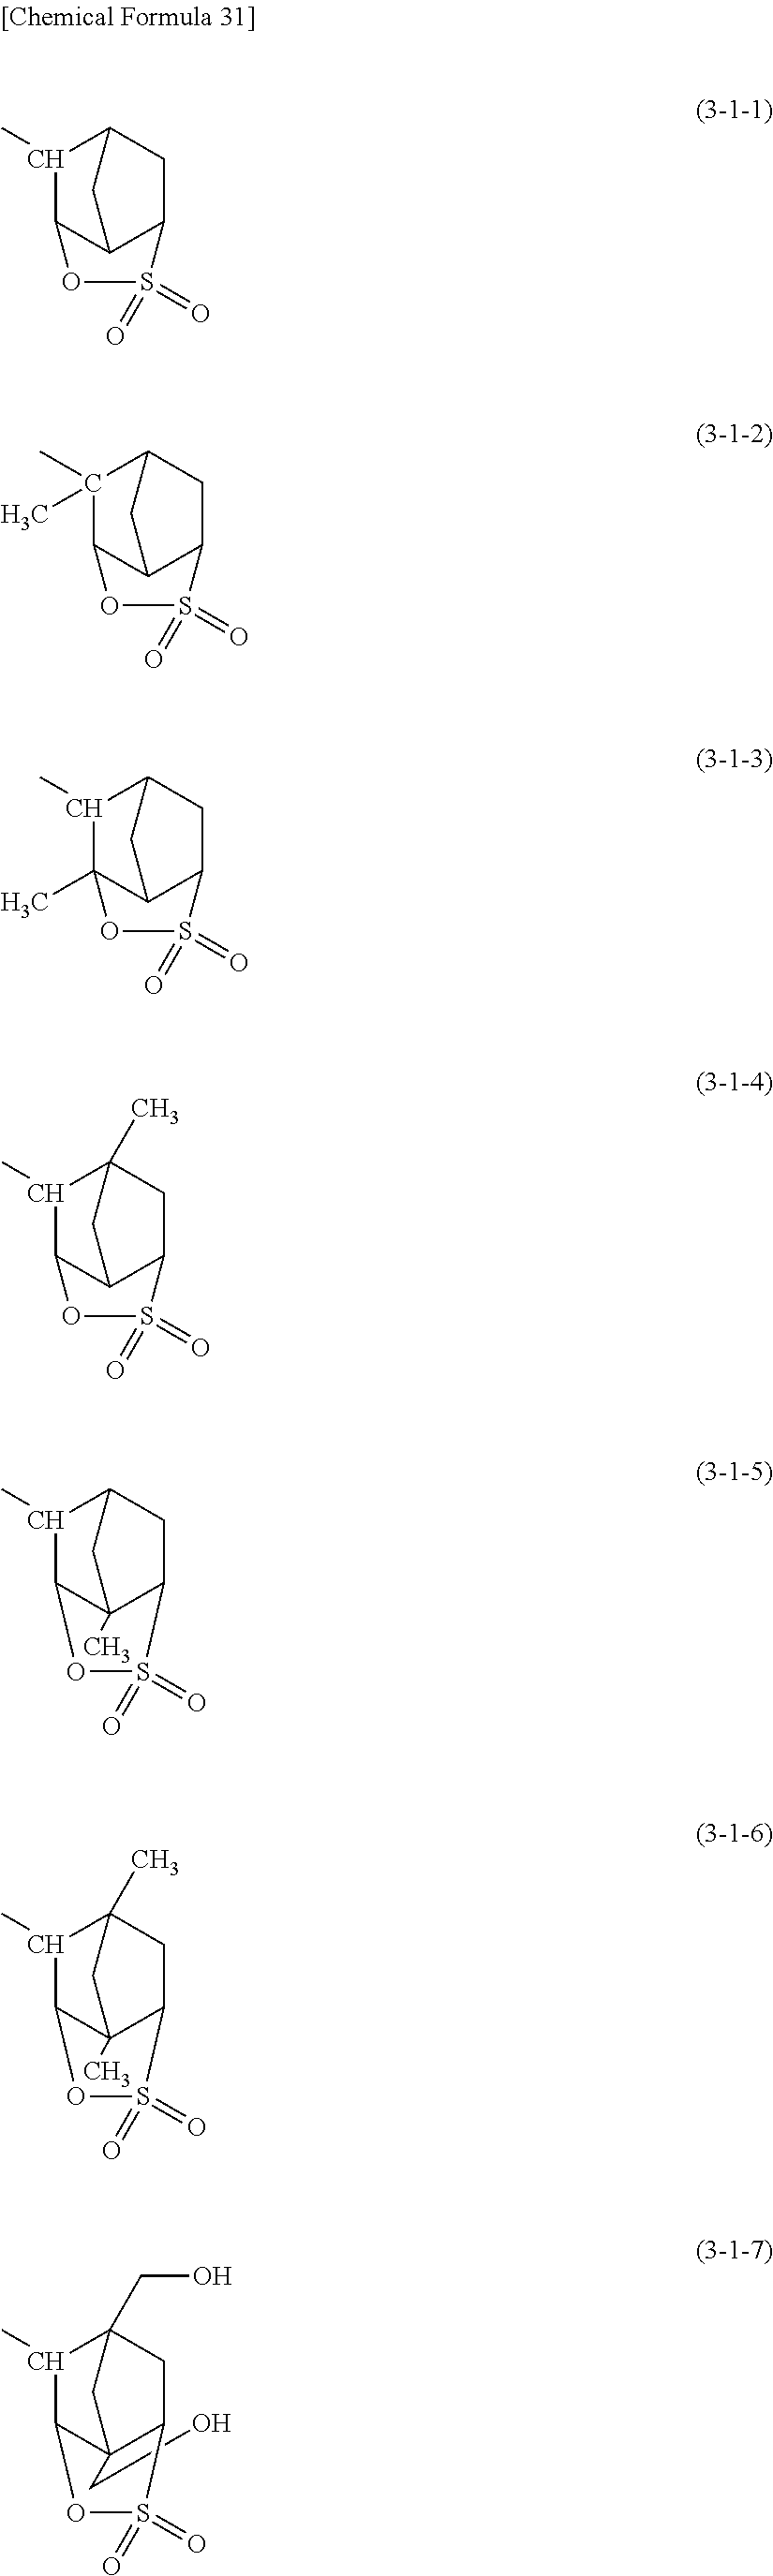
C12C3C(C(C)C(C1)C3)OS2(=O)=O.C12C3C(C(C)(C)C(C1)C3)OS2(=O)=O.C12C3C(C)(C(C)C(C1)C3)OS2(=O)=O.C12C3C(C(C)C(C)(C1)C3)OS2(=O)=O.C12C3(C)C(C(C)C(C1)C3)OS2(=O)=O.C12C3(C)C(C(C)C(C)(C1)C3)OS2(=O)=O.C12(CO)C3C(C)C(CO)(CC1S(=O)(=O)O3)C2
